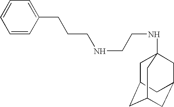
N(C12CC3CC(CC(C1)C3)C2)CCNCCCC1=CC=CC=C1
